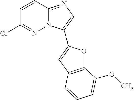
C1(Cl)=NN2C(=NC=C2C2=CC3=C(O2)C(OC)=CC=C3)C=C1
